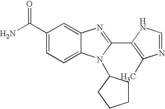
NC(C1=CC=C2C(=C1)N=C(C1=C(C)N=CN1)N2C1CCCC1)=O
